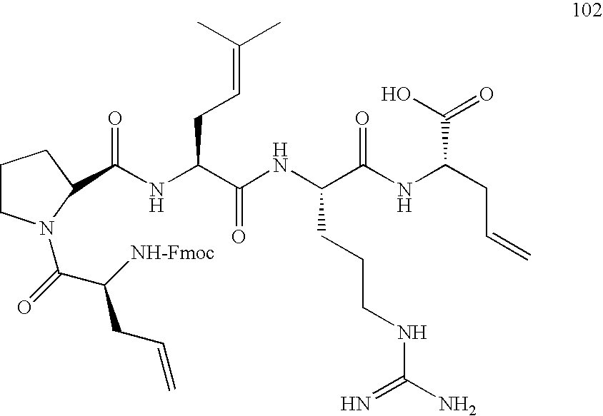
N(C(C(NC(C(NC(CC=C)C(O)=O)=O)CCCNC(N)=N)=O)CC=C(C)C)C(=O)C1N(C(=O)C([NH-Fmoc])CC=C)CCC1
